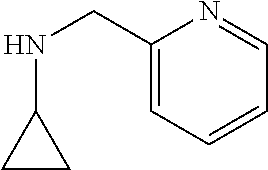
C1(CNC2CC2)=CC=CC=N1
